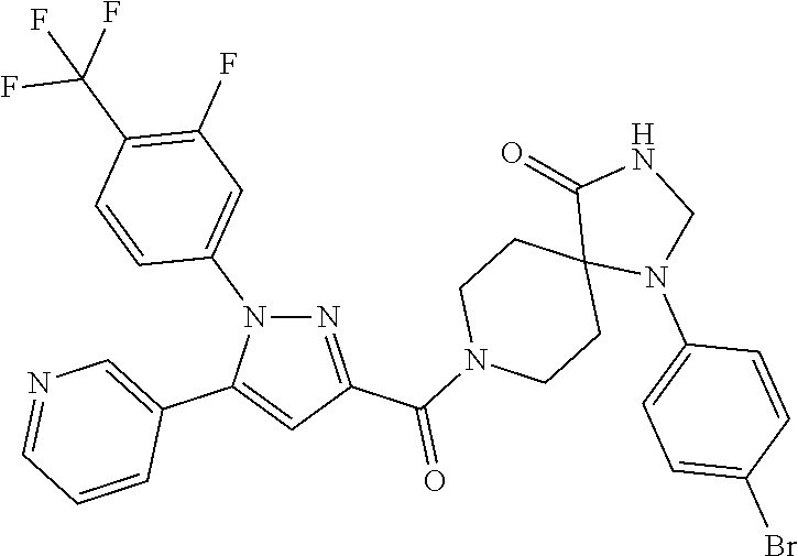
N1=C(C(N2CCC3(CC2)N(C2=CC=C(Br)C=C2)CNC3=O)=O)C=C(C2=CN=CC=C2)N1C1=CC(F)=C(C(F)(F)F)C=C1
